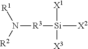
N([R3][Si]([X1])([X3])[X2])([R2])[R1]
